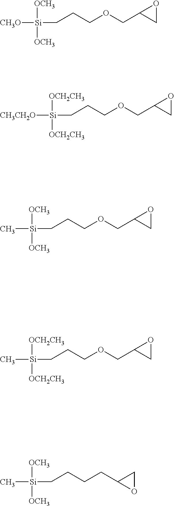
[CH3O][Si](CCCOCC1CO1)([OCH3])[OCH3].[CH3CH2O][Si](CCCOCC1CO1)([OCH2CH3])[OCH2CH3].C[Si](CCCOCC1CO1)([OCH3])[OCH3].C[Si](CCCOCC1CO1)([OCH2CH3])[OCH2CH3].C[Si](CCCCC1OC1)([OCH3])[OCH3]
